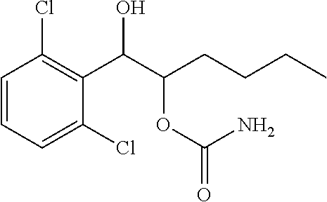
C1=CC=C(Cl)C(C(C(CCCC)OC(N)=O)O)=C1Cl
